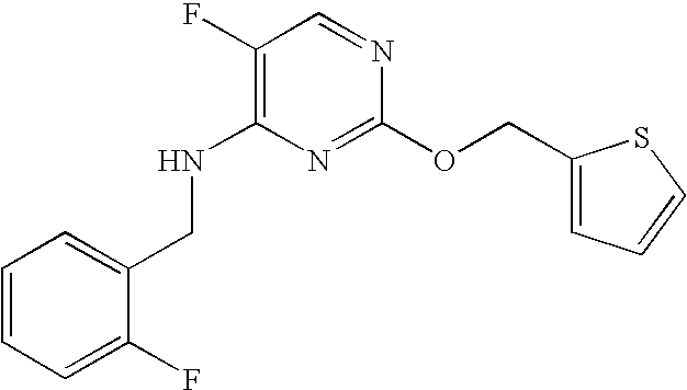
N1=CC(F)=C(NCC2=CC=CC=C2F)N=C1OCC1=CC=CS1
